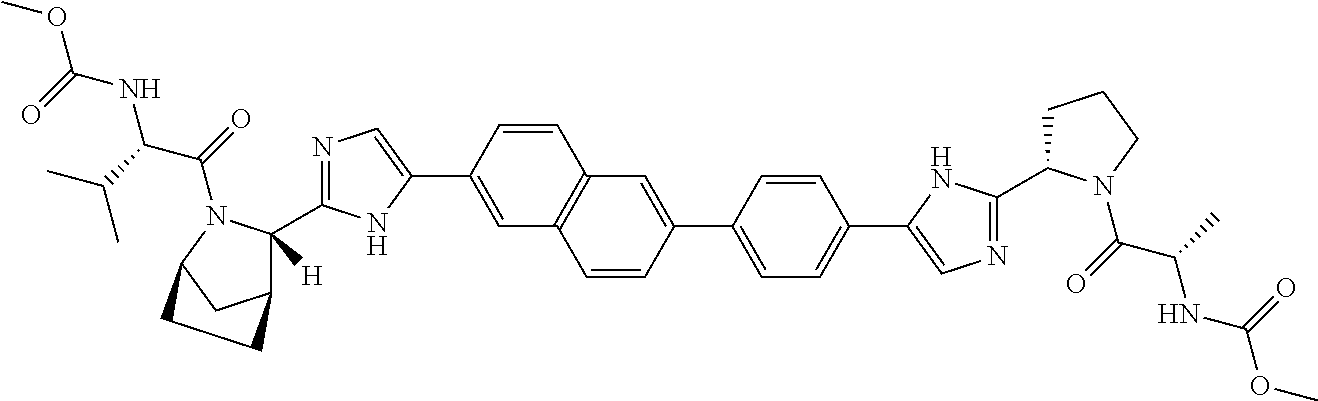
C1=CC(C2=CN=C(C3([H])C4CC(N3C(=O)C(C(C)C)NC(=O)OC)CC4)N2)=CC2=C1C=C(C1=CC=C(C3=CN=C(C4CCCN4C(=O)C(C)NC(OC)=O)N3)C=C1)C=C2
